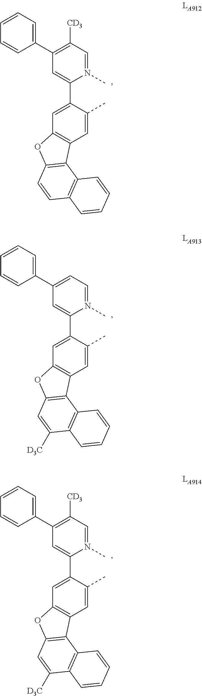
C1(C2=C([CD3])C=N(C)C(C3=CC4=C(C=C3C)C3=C(O4)C=CC4=C3C=CC=C4)=C2)=CC=CC=C1.C1(C2=CC=N(C)C(C3=CC4=C(C=C3C)C3=C(O4)C=C([D3C])C4=C3C=CC=C4)=C2)=CC=CC=C1.C1(C2=C([CD3])C=N(C)C(C3=CC4=C(C=C3C)C3=C(O4)C=C([D3C])C4=C3C=CC=C4)=C2)=CC=CC=C1
